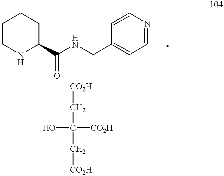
[CO2H]CC([CO2H])(O)C[CO2H].C1=CN=CC=C1CNC(C1CCCCN1)=O
